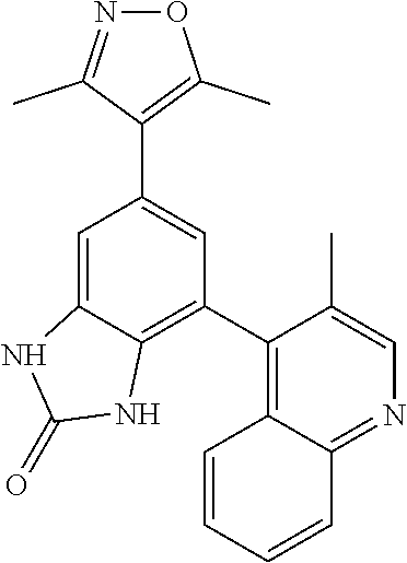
C1(C2=C3C(=NC=C2C)C=CC=C3)=C2C(=CC(C3=C(C)ON=C3C)=C1)NC(=O)N2
